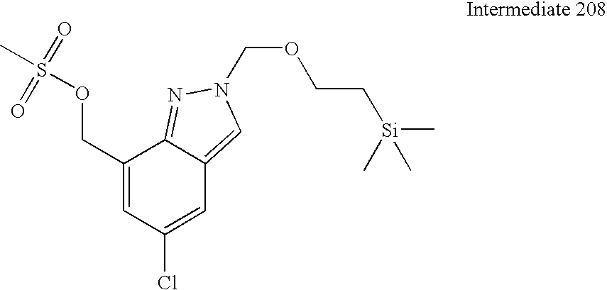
C1(COS(C)(=O)=O)=CC(Cl)=CC2=CN(COCC[Si](C)(C)C)N=C12
